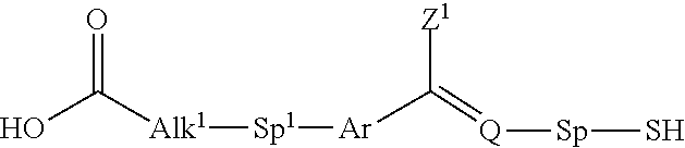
C(O)(=O)[Alk1][Sp1][Ar]C([Z1])=[Q][Sp]S
